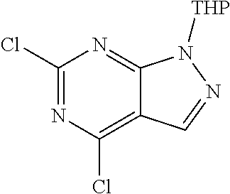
N1=C(Cl)N=C2C(=C1Cl)C=NN2[THP]
